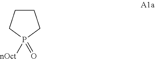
C1CCP(=O)([nOct])C1
